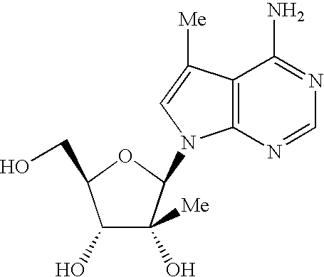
C1(O)C(O)([Me])C(N2C3=C(C(N)=NC=N3)C([Me])=C2)OC1CO
